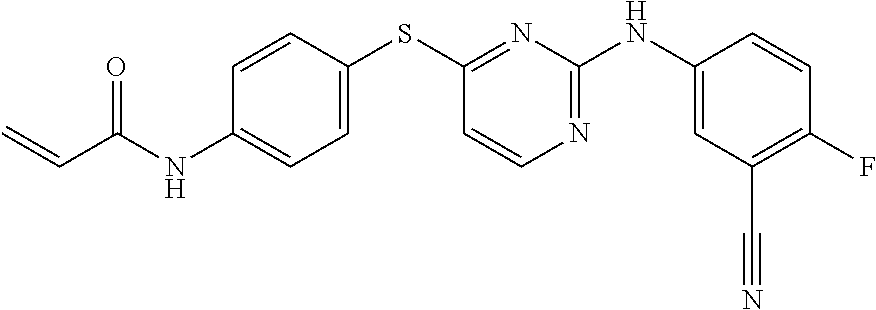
C1(NC(C=C)=O)=CC=C(SC2=NC(NC3=CC(C#N)=C(F)C=C3)=NC=C2)C=C1
